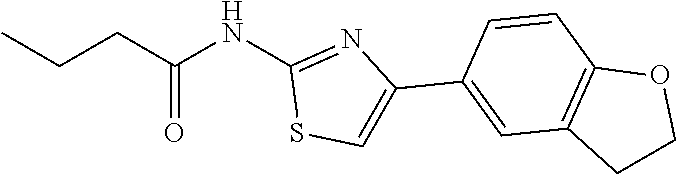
CCCC(NC1=NC(C2=CC3=C(C=C2)OCC3)=CS1)=O
